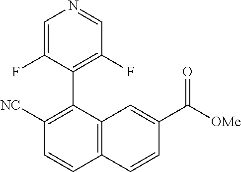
C1([NC])=C(C2=C(F)C=NC=C2F)C2=C(C=C1)C=CC(C([OMe])=O)=C2
